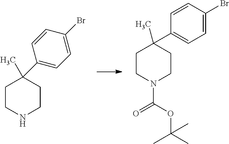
C1CNCCC1(C1=CC=C(Br)C=C1)C.C1CN(C(OC(C)(C)C)=O)CCC1(C)C1=CC=C(Br)C=C1
